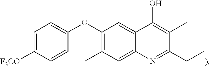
CC1=C(OC2=CC=C([F3CO])C=C2)C=C2C(=C1)N=C(CC)C(C)=C2O
